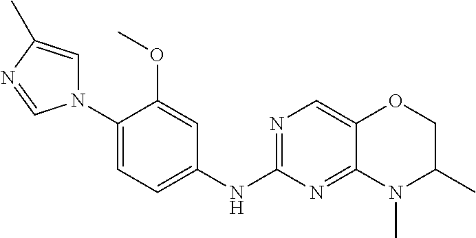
N1(C2=CC=C(NC3=NC=C4C(=N3)N(C)C(C)CO4)C=C2OC)C=C(C)N=C1
